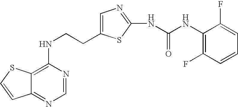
C(CNC1=C2C(=NC=N1)C=CS2)C1=CN=C(NC(=O)NC2=C(F)C=CC=C2F)S1
